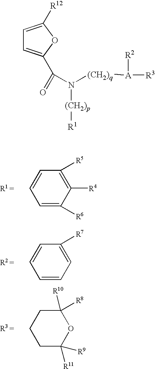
C1([R4])=C([R5])C=CC=C1[R6].C1=C([R7])C=CC=C1.O1C([R8])([R10])CCCC1([R9])[R11].C1=C([R12])OC(C(=O)N([(CH2)q][A]([R3])[R2])[(CH2)p][R1])=C1
